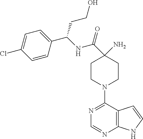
C1CN(C2=NC=NC3=C2C=CN3)CCC1(N)C(NC(C1=CC=C(Cl)C=C1)CCO)=O
